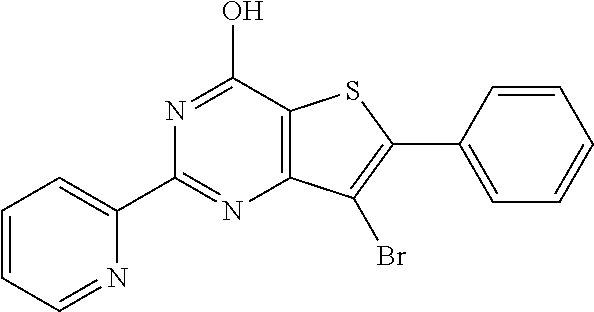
C1(C2=NC3=C(C(O)=N2)SC(C2=CC=CC=C2)=C3Br)=CC=CC=N1
